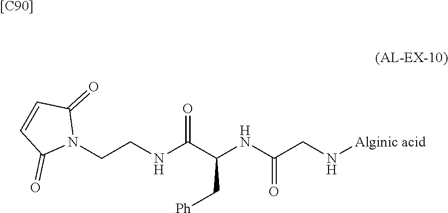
[[C90]].[Alginic acid]NCC(NC(C(NCCN1C(=O)C=CC1=O)=O)C[Ph])=O
